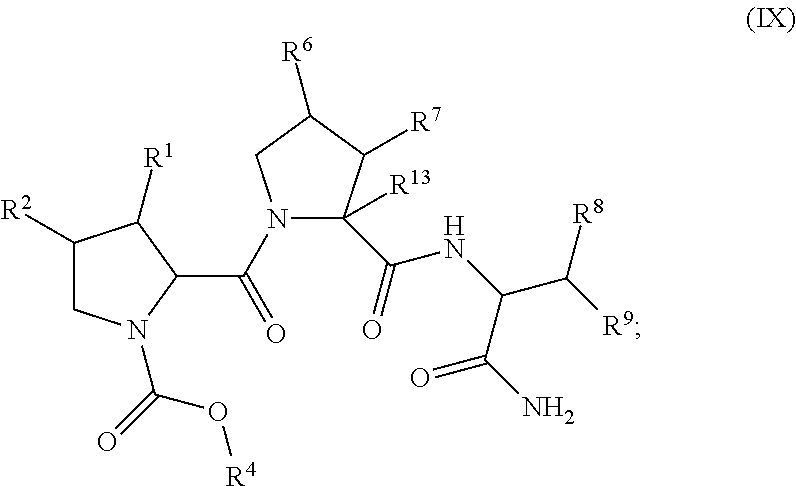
C1([R2])CN(C(=O)O[R4])C(C(N2C(C(NC(C(N)=O)C([R9])[R8])=O)([R13])C([R7])C([R6])C2)=O)C1[R1]
